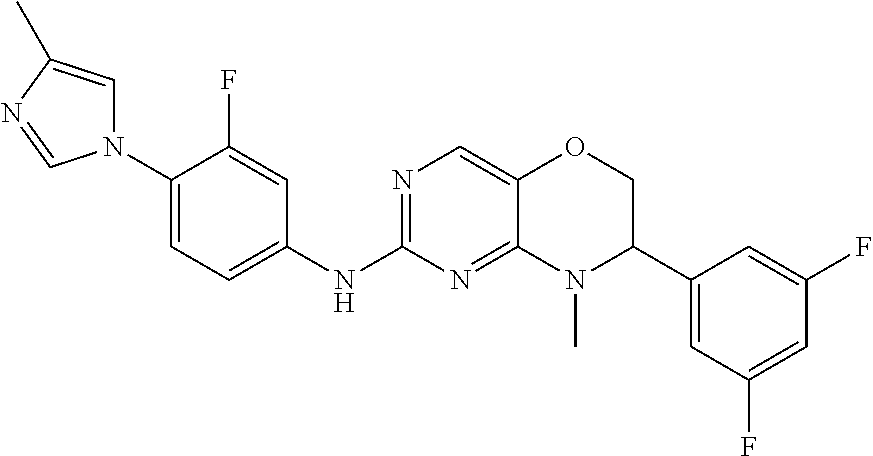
C1(N2C=C(C)N=C2)=CC=C(NC2=NC=C3C(=N2)N(C)C(C2=CC(F)=CC(F)=C2)CO3)C=C1F
